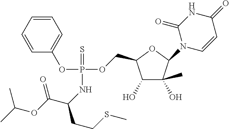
C1(O)C(O)(C)C(N2C=CC(=O)NC2=O)OC1COP(OC1=CC=CC=C1)(=S)NC(CCSC)C(OC(C)C)=O
